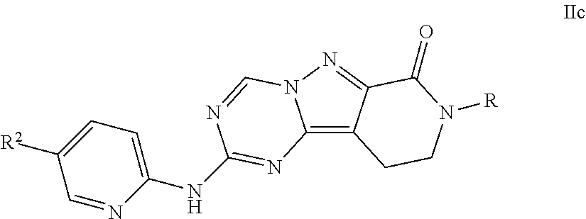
C12=C3C(=NN1C=NC(NC1=CC=C([R2])C=N1)=N2)C(=O)N([R])CC3
